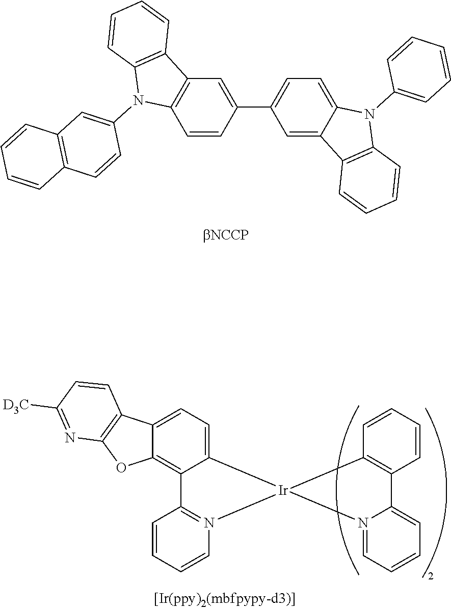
C1=C2C(=CC=C1C1=CC3=C(C=C1)N(C1=CC4=C(C=C1)C=CC=C4)C1=C3C=CC=C1)N(C1=CC=CC=C1)C1=C2C=CC=C1.C12=C(C=CC=C1)C1=CC=CC=N1[Ir]21C2=CC=C3C(=C2C2=N1C=CC=C2)OC1=C3C=CC([D3C])=N1
